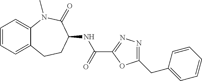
C1CC(NC(C2=NN=C(CC3=CC=CC=C3)O2)=O)C(=O)N(C)C2=CC=CC=C12
